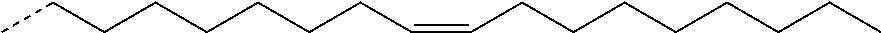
CCCCCCCCC=CCCCCCCCC
